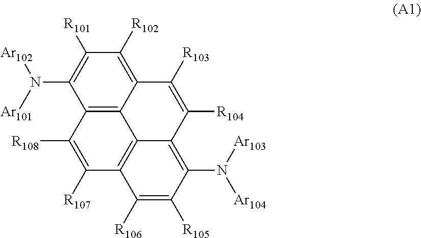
C1([R106])=C([R105])C(N([Ar103])[Ar104])=C2C3=C1C([R107])=C([R108])C1=C3C(=C([R102])C([R101])=C1N([Ar101])[Ar102])C([R103])=C2[R104]
